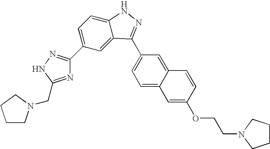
N1=C(CN2CCCC2)NN=C1C1=CC=C2C(=C1)C(C1=CC=C3C(=C1)C=CC(OCCN1CCCC1)=C3)=NN2
